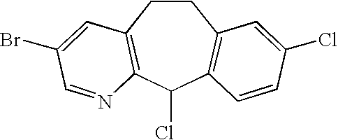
C1CC2=C(C(Cl)C3=C1C=C(Cl)C=C3)N=CC(Br)=C2
